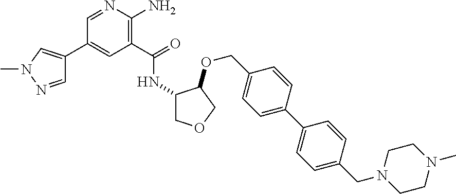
C1=NC(N)=C(C(=O)NC2COCC2OCC2=CC=C(C3=CC=C(CN4CCN(C)CC4)C=C3)C=C2)C=C1C1=CN(C)N=C1
